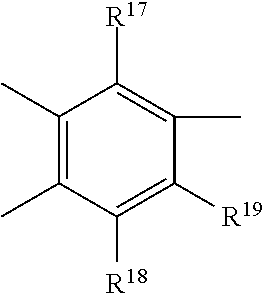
C1(C)=C(C)C([R18])=C([R19])C(C)=C1[R17]
